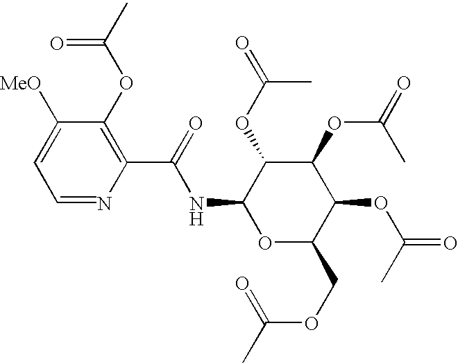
N(C1C(OC(=O)C)C(OC(=O)C)C(OC(=O)C)C(COC(C)=O)O1)C(C1=C(OC(C)=O)C([MeO])=CC=N1)=O
